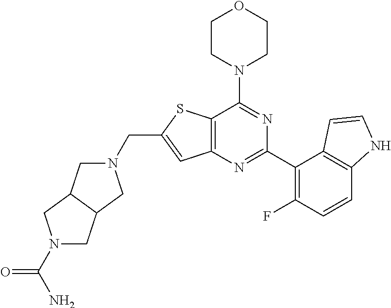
C12=C(N=C(C3=C(F)C=CC4=C3C=CN4)N=C1N1CCOCC1)C=C(CN1CC3C(C1)CN(C(N)=O)C3)S2
